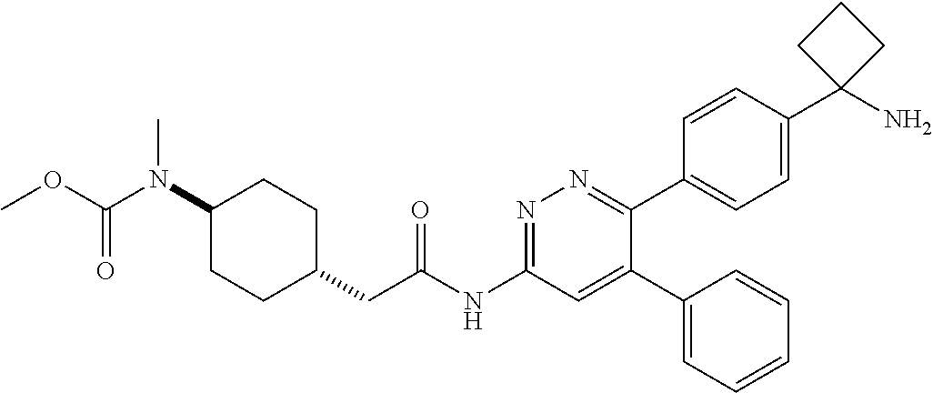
C1(N(C(=O)OC)C)CCC(CC(NC2=NN=C(C3=CC=C(C4(N)CCC4)C=C3)C(C3=CC=CC=C3)=C2)=O)CC1
